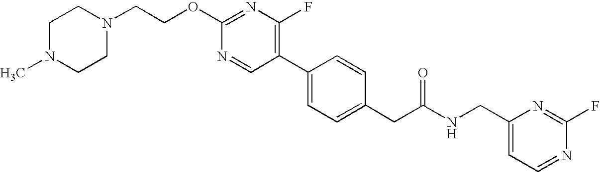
N1=CC(C2=CC=C(CC(NCC3=CC=NC(F)=N3)=O)C=C2)=C(F)N=C1OCCN1CCN(C)CC1
